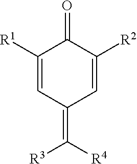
C1([R1])=CC(=C([R4])[R3])C=C([R2])C1=O
